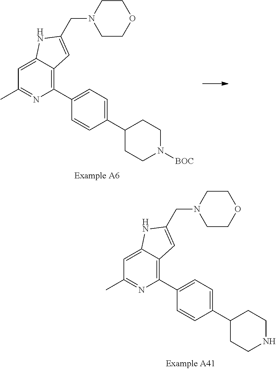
C12=CC(C)=NC(C3=CC=C(C4CCN([BOC])CC4)C=C3)=C1C=C(CN1CCOCC1)N2.C12=CC(C)=NC(C3=CC=C(C4CCNCC4)C=C3)=C1C=C(CN1CCOCC1)N2
